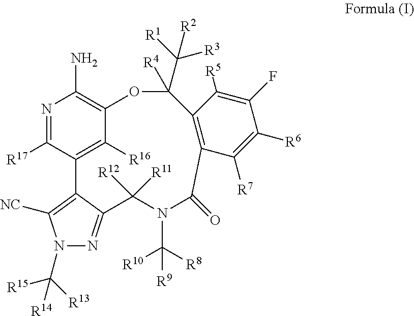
N1(C([R13])([R15])[R14])N=C2C(=C1[NC])C1=C([R16])C(=C(N)N=C1[R17])OC(C([R1])([R3])[R2])([R4])C1=C(C([R7])=C([R6])C(F)=C1[R5])C(=O)N(C([R10])([R8])[R9])C2([R12])[R11]
